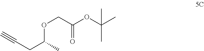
C#CCC(C)OCC(OC(C)(C)C)=O
